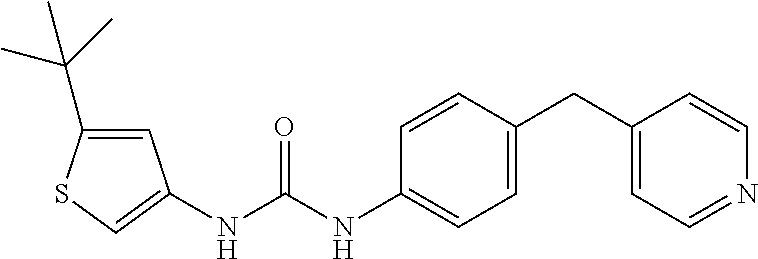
C1(CC2=CC=C(NC(NC3=CSC(C(C)(C)C)=C3)=O)C=C2)=CC=NC=C1
